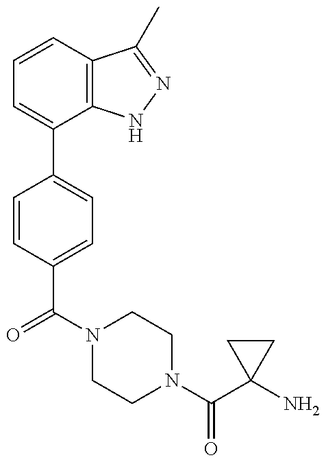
C1=CC2=C(C(C3=CC=C(C(N4CCN(C(C5(N)CC5)=O)CC4)=O)C=C3)=C1)NN=C2C
